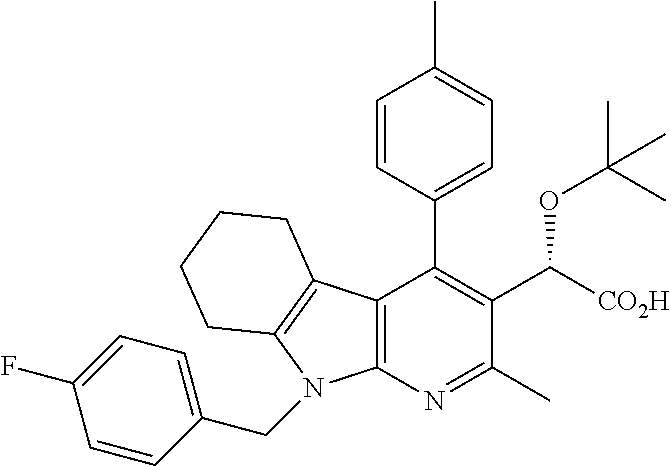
C12=C(N=C(C)C(C([CO2H])OC(C)(C)C)=C1C1=CC=C(C)C=C1)N(CC1=CC=C(F)C=C1)C1=C2CCCC1
